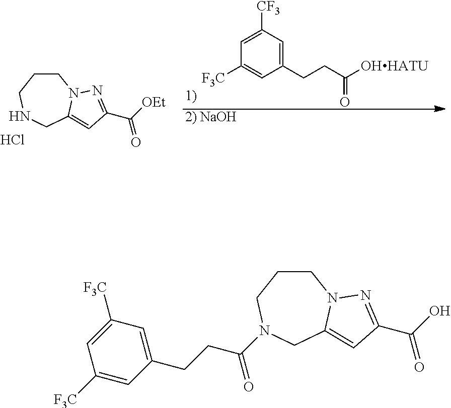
C1(CCC(O)=O)=CC([CF3])=CC([F3C])=C1.[HATU].C1C2=CC(C([OEt])=O)=NN2CCCN1.Cl.C1C2=CC(C(O)=O)=NN2CCCN1C(CCC1=CC([F3C])=CC([F3C])=C1)=O
